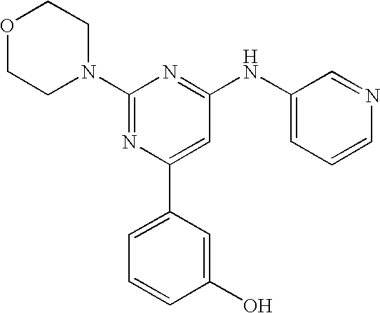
C1(N2CCOCC2)=NC(C2=CC=CC(O)=C2)=CC(NC2=CC=CN=C2)=N1
